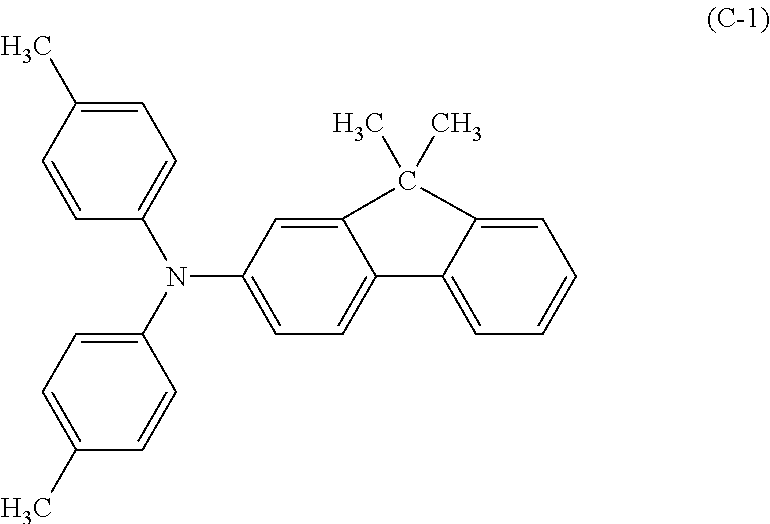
C1=C(C)C=CC(N(C2=CC=C(C)C=C2)C2=CC=C3C4=CC=CC=C4C(C)(C)C3=C2)=C1
